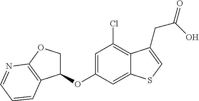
C1=C(OC2COC3=C2C=CC=N3)C=C2C(=C1Cl)C(CC(=O)O)=CS2
